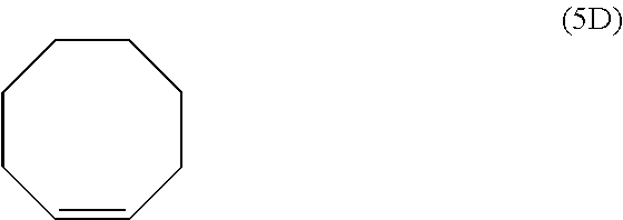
C1CC=CCCCC1
